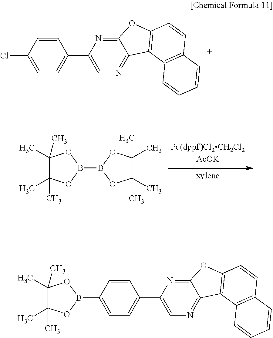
C1=CC(Cl)=CC=C1C1=CN=C2C(=N1)OC1=C2C2=C(C=C1)C=CC=C2.C1(C)(C)C(C)(C)OB(B2OC(C)(C)C(C)(C)O2)O1.C1=CC(B2OC(C)(C)C(C)(C)O2)=CC=C1C1=CN=C2C(=N1)OC1=C2C2=C(C=C1)C=CC=C2
